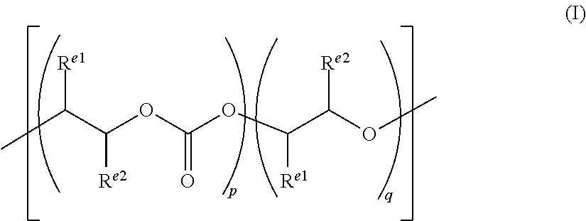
CC(C(OC(OC(C(OC)[Re2])[Re1])=O)[Re2])[Re1]
